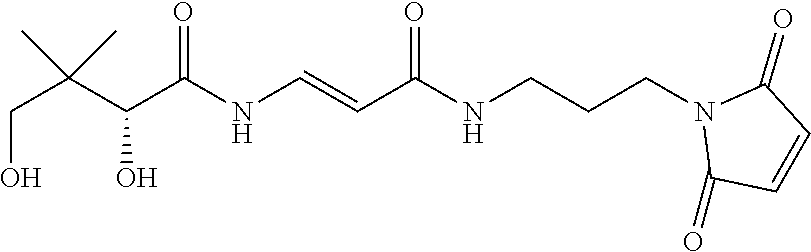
N1(CCCNC(C=CNC(C(C(CO)(C)C)O)=O)=O)C(=O)C=CC1=O
